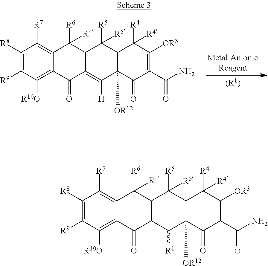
[(R1)].C1([R8])=C([R9])C([R10O])=C2C(=C1[R7])C([R4])([R6])C1C(=C([H])C3([OR12])C(C1([R5])[R5])C([R4])([R4])C([OR3])=C(C(N)=O)C3=O)C2=O.C1([R8])=C([R9])C([R10O])=C2C(=C1[R7])C([R4])([R6])C1C(C2=O)C([R1])C2([OR12])C(C1([R5])[R5])C([R4])([R4])C([OR3])=C(C(N)=O)C2=O
